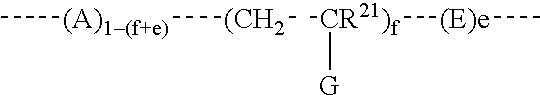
C[(A)1(f+e)][(CH2][CR21)f]([(E)e]C)[G]
